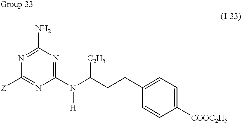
C1(N)=NC([Z])=NC(N([H])C(CCC2=CC=C([COOC2H5])C=C2)[C2H5])=N1
